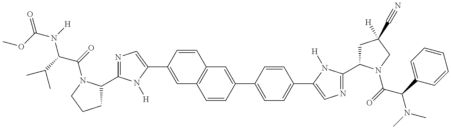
O=C(OC)N([H])C(C(C)C)C(=O)N1C(C2=NC=C(C3=CC4=C(C=C3)C=C(C3=CC=C(C5=CN=C(C6CC(C#N)([H])CN6C(=O)C(C6=CC=CC=C6)N(C)C)N5[H])C=C3)C=C4)N2[H])CCC1
